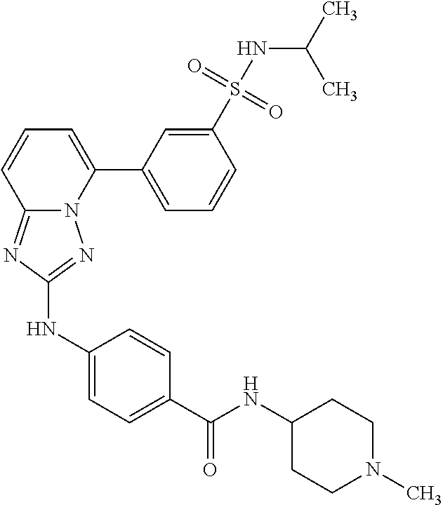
C1(S(NC(C)C)(=O)=O)=CC(C2=CC=CC3=NC(NC4=CC=C(C(=O)NC5CCN(C)CC5)C=C4)=NN23)=CC=C1
